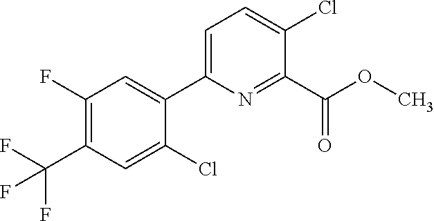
O(C)C(C1=NC(C2=CC(F)=C(C(F)(F)F)C=C2Cl)=CC=C1Cl)=O
